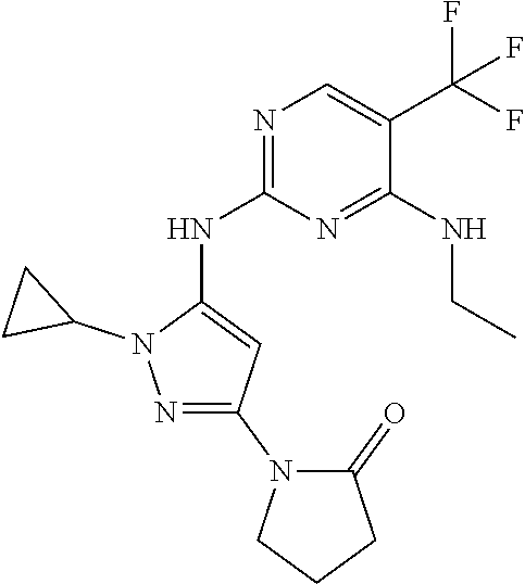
C1(N2CCCC2=O)=NN(C2CC2)C(NC2=NC=C(C(F)(F)F)C(NCC)=N2)=C1
